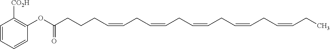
C1=CC=CC(OC(CCCC=CCC=CCC=CCC=CCC=CCC)=O)=C1[CO2H]
